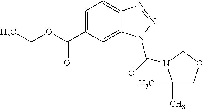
C1=C(C(OCC)=O)C=C2C(=C1)N=NN2C(=O)N1C(C)(C)COC1
